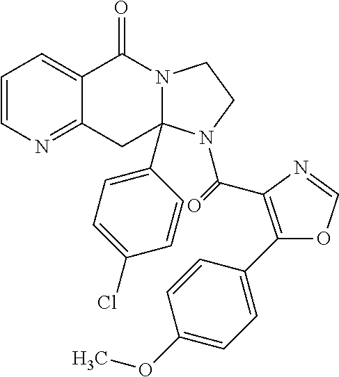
C1=CN=C2C(=C1)C(=O)N1C(C3=CC=C(Cl)C=C3)(C2)N(C(=O)C2=C(C3=CC=C(OC)C=C3)OC=N2)CC1
